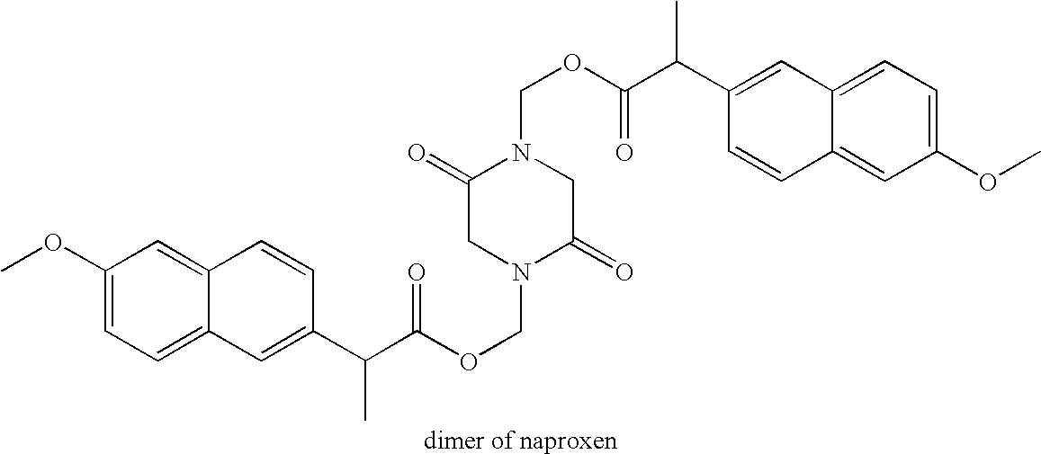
COC1=CC=C2C(=C1)C=CC(C(C(OCN1C(=O)CN(COC(C(C3=CC4=CC=C(OC)C=C4C=C3)C)=O)C(=O)C1)=O)C)=C2
